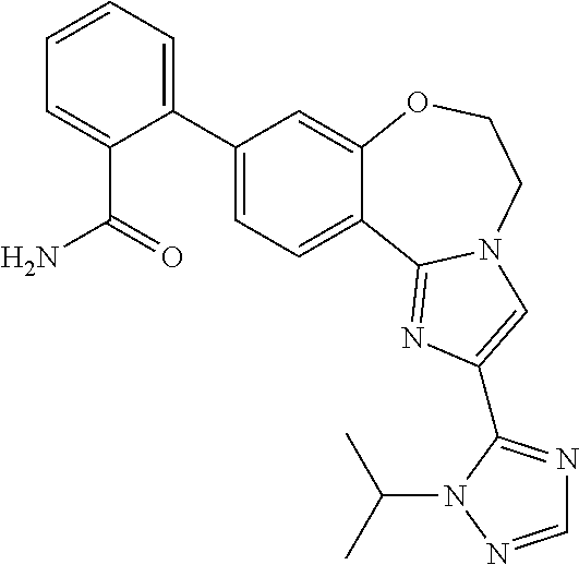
C1(C2=CC=CC=C2C(N)=O)=CC=C2C(=C1)OCCN1C2=NC(C2=NC=NN2C(C)C)=C1
